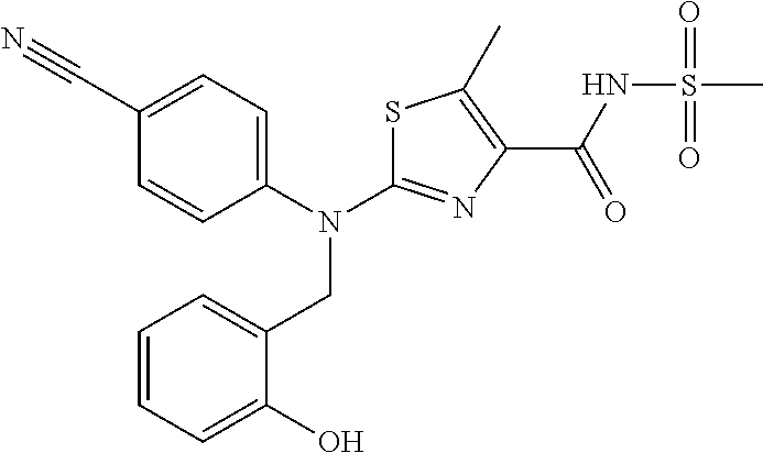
S1C(N(C2=CC=C(C#N)C=C2)CC2=CC=CC=C2O)=NC(C(NS(C)(=O)=O)=O)=C1C
